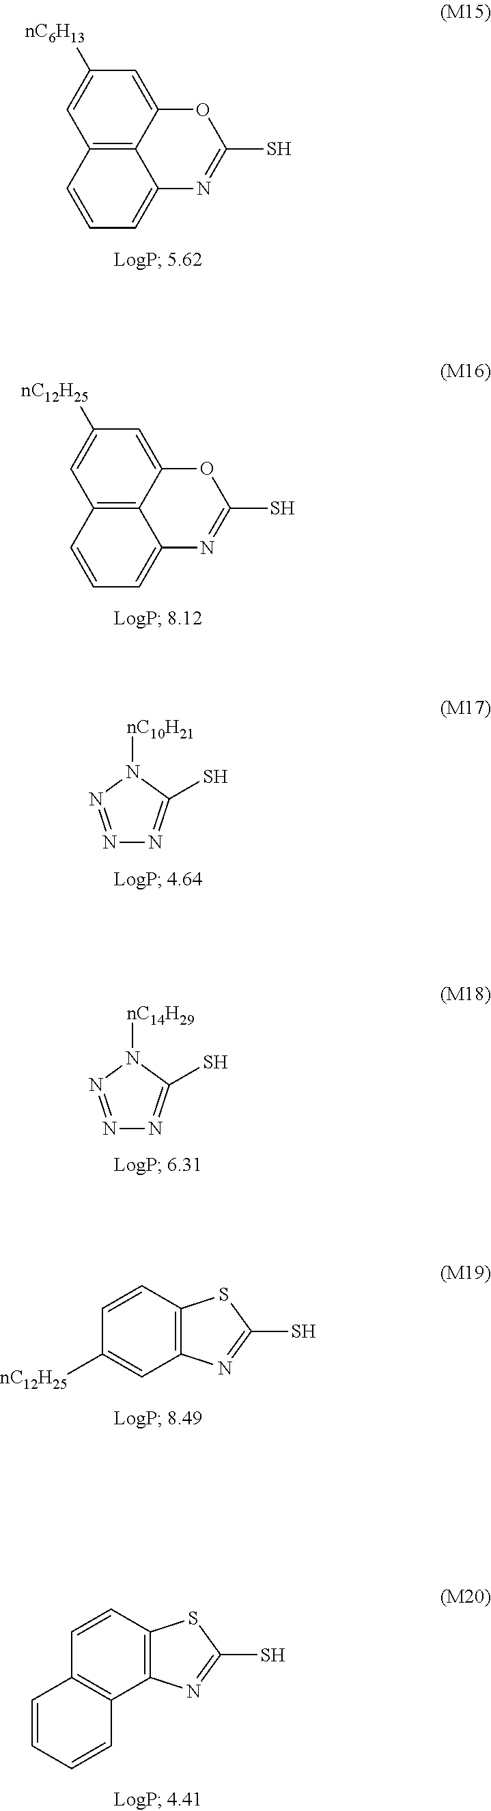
C12=C3C(=CC([nC6H13])=C1)OC(S)=NC3=CC=C2.C12=C3C(=CC([nC12H25])=C1)OC(S)=NC3=CC=C2.N1=NN([nC10H21])C(S)=N1.N1=NN([nC14H29])C(S)=N1.C12=C(C=CC([nC12H25])=C1)SC(S)=N2.C12=C(C=CC3=C1C=CC=C3)SC(S)=N2
